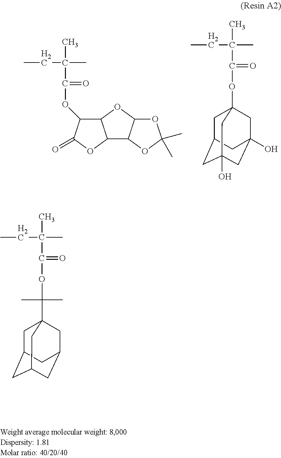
CCC(C)(C)C(=O)OC1C2C(OC1=O)C1C(O2)OC(C)(C)O1.C(C)(C)(C(=O)OC12CC3CC(O)(CC(O)(C1)C3)C2)CC.CCC(C)(C)C(=O)OC(C)(C)C12CC3CC(CC(C1)C3)C2
